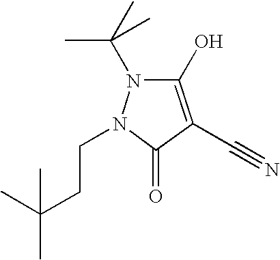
C1(O)=C(C#N)C(=O)N(CCC(C)(C)C)N1C(C)(C)C
